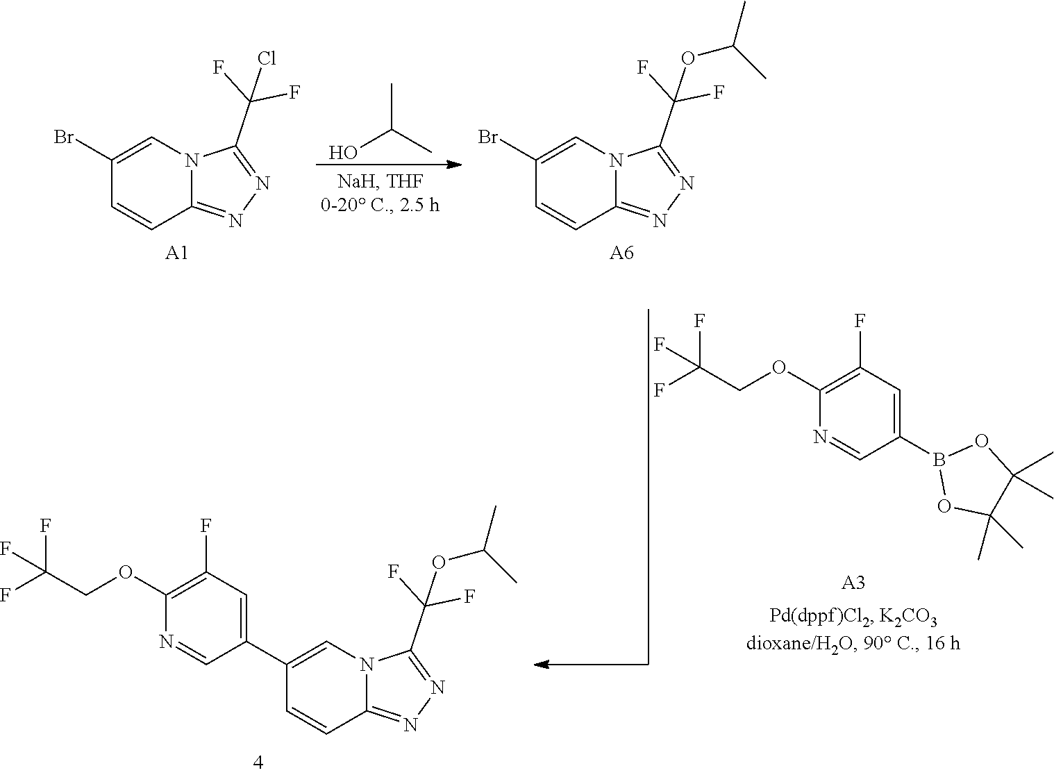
C1(OCC(F)(F)F)=C(F)C=C(B2OC(C)(C)C(C)(C)O2)C=N1.[A3].C1(OCC(F)(F)F)=C(F)C=C(C2=CN3C(=NN=C3C(F)(F)OC(C)C)C=C2)C=N1.C1(Br)=CN2C(=NN=C2C(F)(F)Cl)C=C1.[A1].OC(C)C.[A6].C1(Br)=CN2C(=NN=C2C(F)(F)OC(C)C)C=C1
